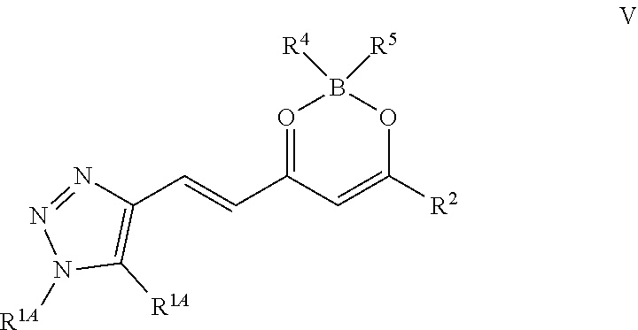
C1(C=CC2=OB([R4])([R5])OC([R2])=C2)=C([R1A])N([R1A])N=N1
